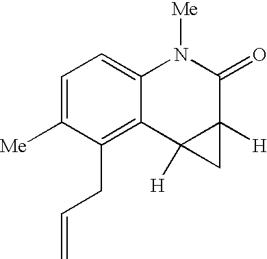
C1=C([Me])C(CC=C)=C2C(=C1)N([Me])C(=O)C1([H])C2([H])C1
